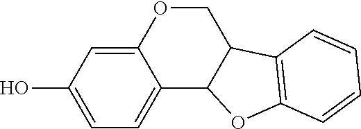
C12=CC(O)=CC=C1C1C(CO2)C2=C(O1)C=CC=C2
